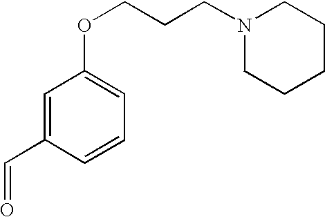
O(CCCN1CCCCC1)C1=CC=CC(C=O)=C1
